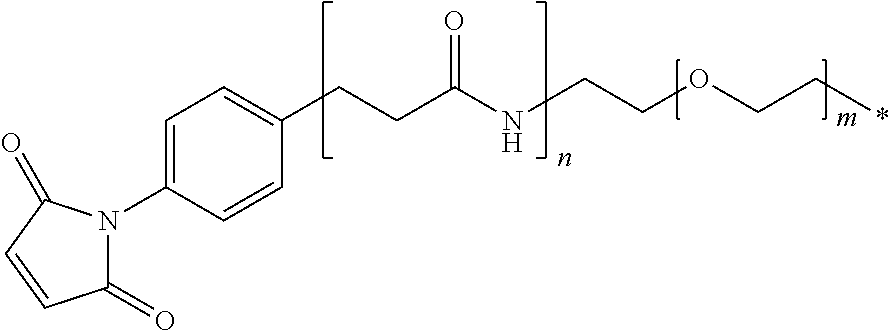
C1(=O)N(C2=CC=C(CCC(NCCOCC*)=O)C=C2)C(=O)C=C1
